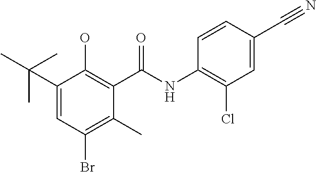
C1(C(C)(C)C)=CC(Br)=C(C)C(C(NC2=C(Cl)C=C(C#N)C=C2)=O)=C1O
